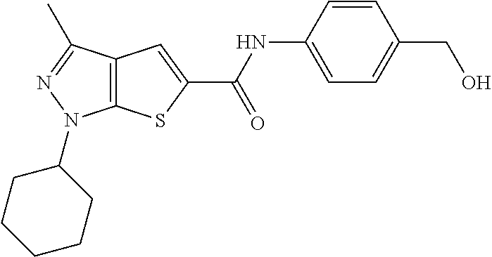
C12=C(C(C)=NN1C1CCCCC1)C=C(C(NC1=CC=C(CO)C=C1)=O)S2
